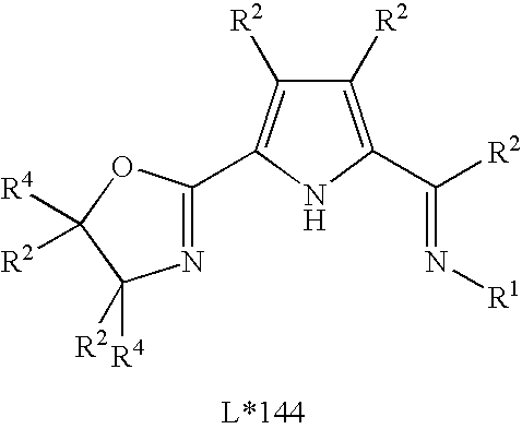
N(=C([R2])C1=C([R2])C([R2])=C(C2=NC([R2])([R4])C([R4])([R2])O2)N1)[R1]
